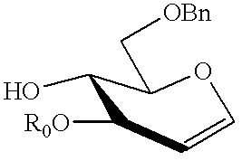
C1(O)C([R0O])C=COC1C[OBn]
